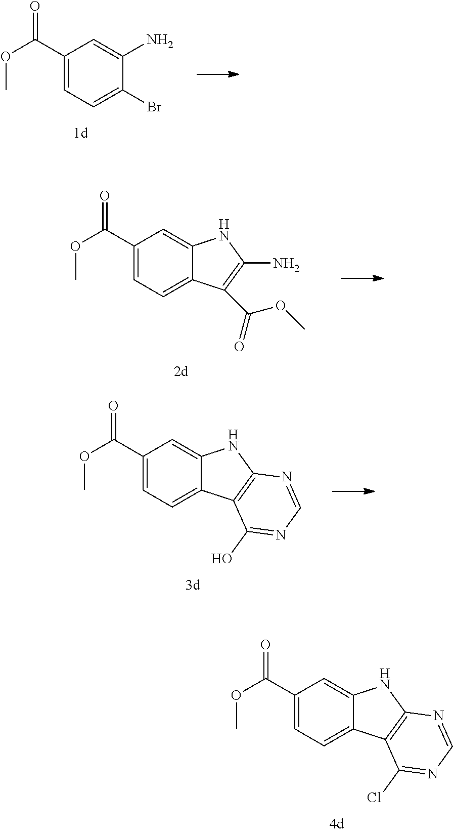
C1(C(OC)=O)=CC=C(Br)C(N)=C1.C1(C(OC)=O)=CC=C2C(=C1)NC(N)=C2C(=O)OC.C1(C(OC)=O)=CC=C2C(=C1)NC1=C2C(O)=NC=N1.C1(C(OC)=O)=CC=C2C(=C1)NC1=C2C(Cl)=NC=N1
